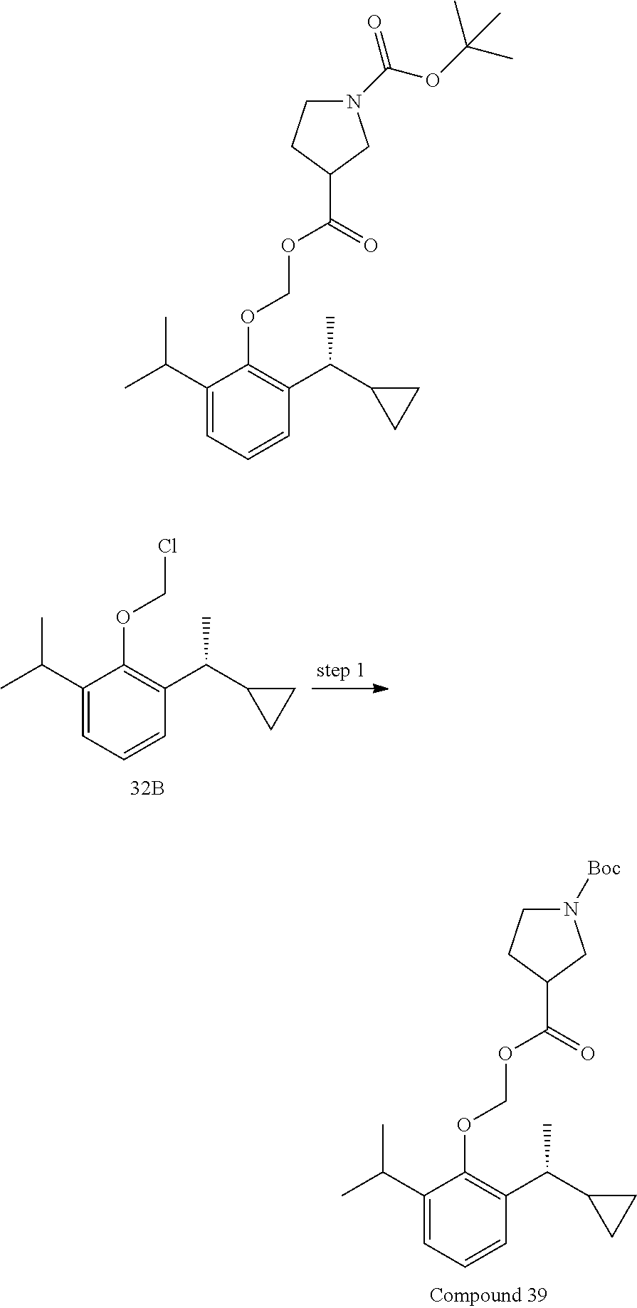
C1(C(C)C)=CC=CC(C(C2CC2)C)=C1OCOC(C1CN([Boc])CC1)=O.C1(C(C)C)=CC=CC(C(C2CC2)C)=C1OCCl.C1(C(C)C)=CC=CC(C(C2CC2)C)=C1OCOC(C1CN(C(=O)OC(C)(C)C)CC1)=O
